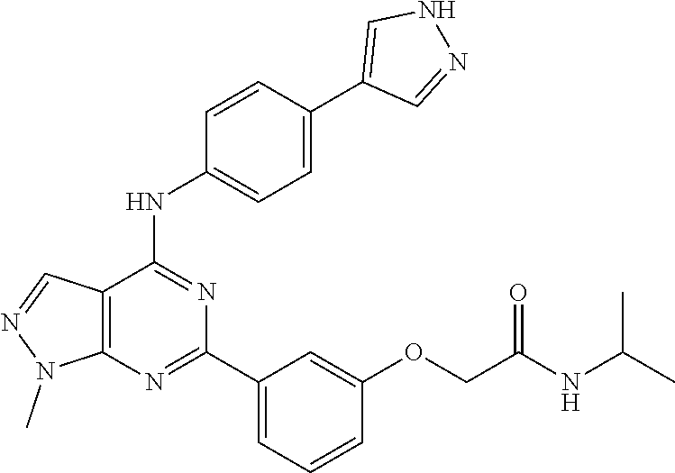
C12=C(N=C(C3=CC=CC(OCC(NC(C)C)=O)=C3)N=C1NC1=CC=C(C3=CNN=C3)C=C1)N(C)N=C2
